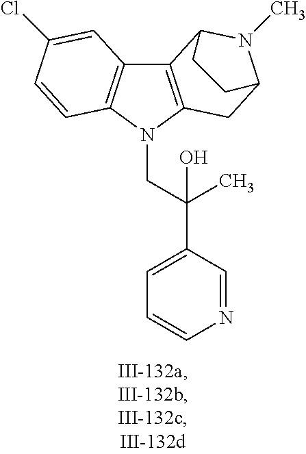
C12=C(N(CC(C3=CC=CN=C3)(C)O)C3=C1C=C(Cl)C=C3)CC1N(C)C2CC1
